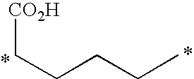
[CO2H]CCCCC
